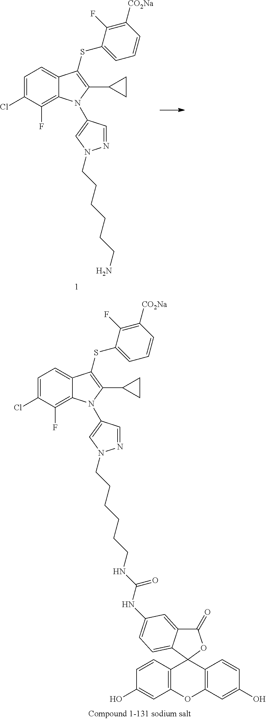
C1=C(Cl)C(F)=C2C(=C1)C(SC1=CC=CC([CO2Na])=C1F)=C(C1CC1)N2C1=CN(CCCCCCN)N=C1.C1=C(Cl)C(F)=C2C(=C1)C(SC1=CC=CC([CO2Na])=C1F)=C(C1CC1)N2C1=CN(CCCCCCNC(NC2=CC=C3C4(C5=C(OC6=C4C=CC(O)=C6)C=C(O)C=C5)OC(=O)C3=C2)=O)N=C1
